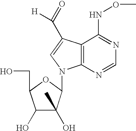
C1(O)C(O)(C)C(N2C3=C(C(NOC)=NC=N3)C(C(=O)[H])=C2)OC1CO
